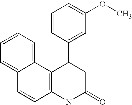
C12=C(NC(=O)CC1C1=CC(OC)=CC=C1)C=CC1=CC=CC=C21
